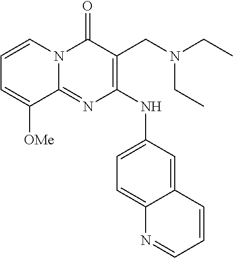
C1(=O)N2C(=NC(NC3=CC=C4C(=C3)C=CC=N4)=C1CN(CC)CC)C([OMe])=CC=C2
